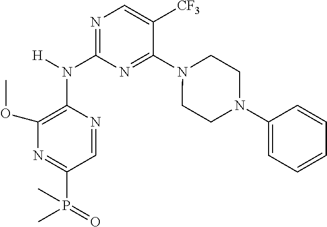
N1=C(N(C2=C(OC)N=C(P(=O)(C)C)C=N2)[H])N=C(N2CCN(C3=CC=CC=C3)CC2)C([CF3])=C1
